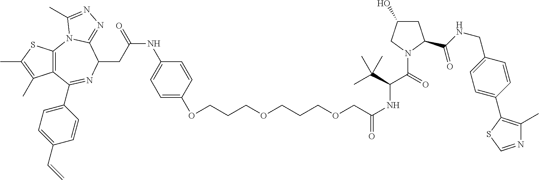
S1C(C)=C(C)C2=C1N1C(=NN=C1C)C(CC(=O)NC1=CC=C(OCCCOCCCOCC(=O)NC(C(C)(C)C)C(N3C(C(=O)NCC4=CC=C(C5=C(C)N=CS5)C=C4)CC(O)C3)=O)C=C1)N=C2C1=CC=C(C=C)C=C1
